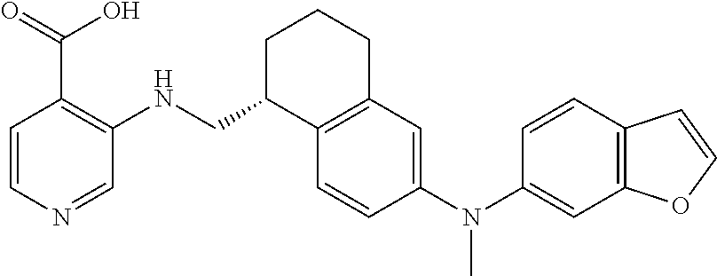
C1C(CNC2=C(C(=O)O)C=CN=C2)C2=C(CC1)C=C(N(C1=CC3=C(C=C1)C=CO3)C)C=C2
